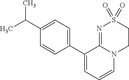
C1(C2=CC=CN3C2=NS(=O)(=O)CC3)=CC=C(C(C)C)C=C1
